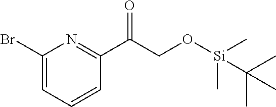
C1(C(CO[Si](C)(C)C(C)(C)C)=O)=NC(Br)=CC=C1
